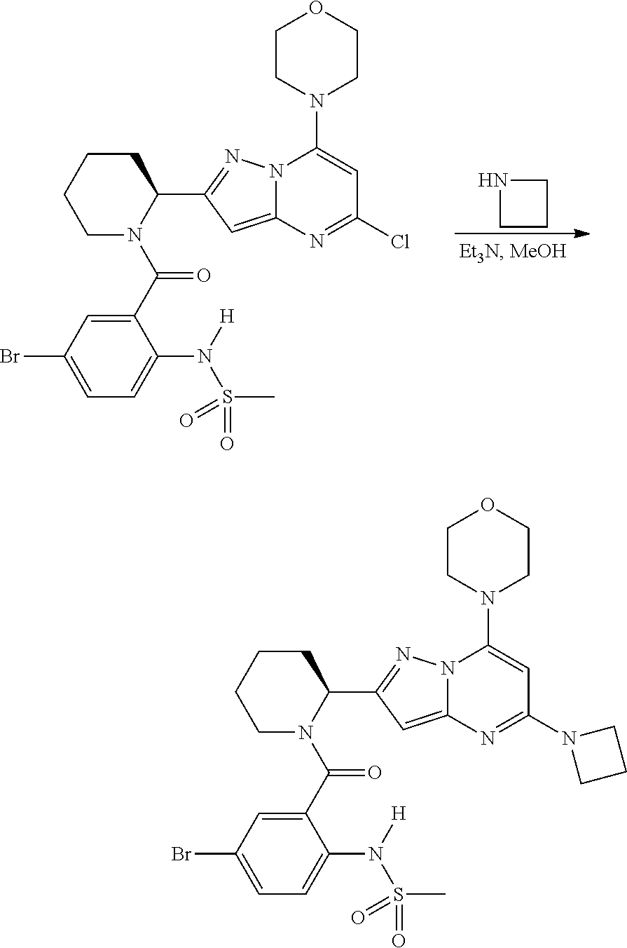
C12=CC(C3CCCCN3C(C3=CC(Br)=CC=C3N([H])S(C)(=O)=O)=O)=NN1C(N1CCOCC1)=CC(Cl)=N2.N1CCC1.C12=CC(C3CCCCN3C(C3=CC(Br)=CC=C3N([H])S(C)(=O)=O)=O)=NN1C(N1CCOCC1)=CC(N1CCC1)=N2
